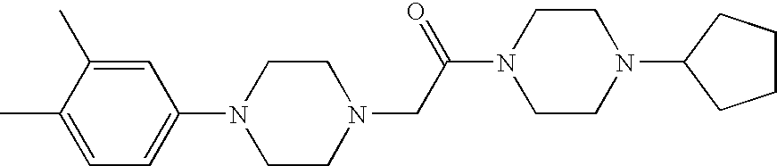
C1(N2CCN(CC(N3CCN(C4CCCC4)CC3)=O)CC2)=CC=C(C)C(C)=C1
